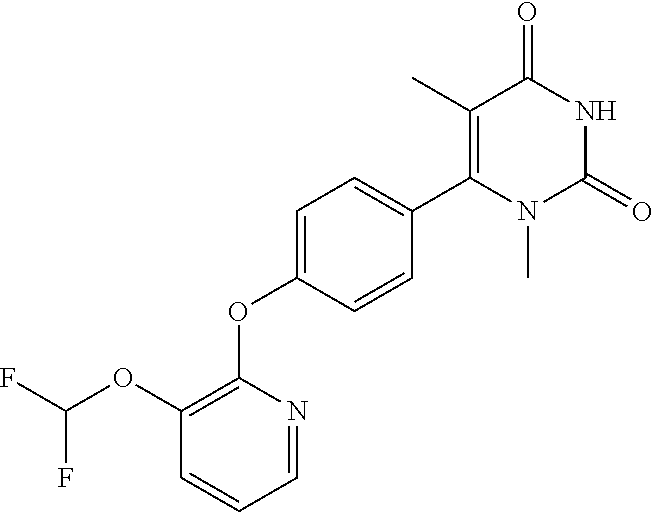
C1(OC(F)F)=C(OC2=CC=C(C3=C(C)C(=O)NC(=O)N3C)C=C2)N=CC=C1
